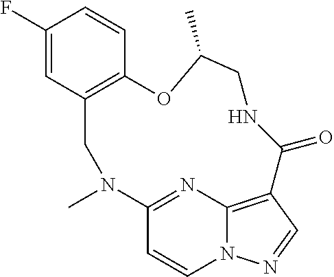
C1=C(F)C=CC2=C1CN(C)C1=NC3=C(C=NN3C=C1)C(=O)NCC(C)O2
